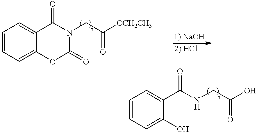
C1=CC=C2C(=C1)C(=O)N(CC([OCH2CH3])=O)C(=O)O2.C1=CC=C(O)C(C(NCC(O)=O)=O)=C1
